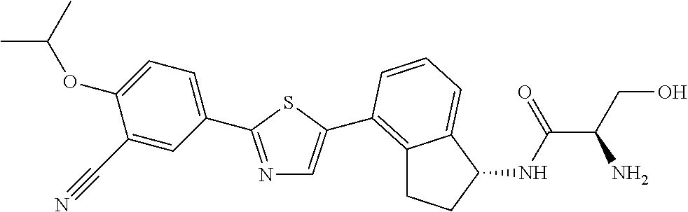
N1=C(C2=CC=C(OC(C)C)C(C#N)=C2)SC(C2=C3CCC(NC(C(CO)N)=O)C3=CC=C2)=C1
